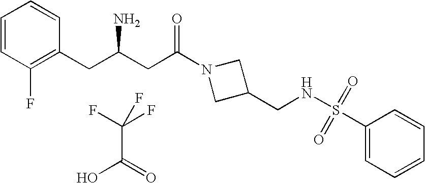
OC(C(F)(F)F)=O.C(C(CC(N1CC(CNS(C2=CC=CC=C2)(=O)=O)C1)=O)N)C1=C(F)C=CC=C1
